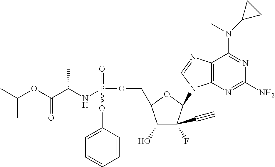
CC(OC(C(NP(OCC1C(O)C(F)(C#C)C(N2C3=C(C(N(C)C4CC4)=NC(N)=N3)N=C2)O1)(=O)OC1=CC=CC=C1)C)=O)C
